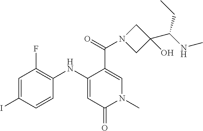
C1=C(I)C=CC(NC2=CC(=O)N(C)C=C2C(=O)N2CC(C(NC)CC)(O)C2)=C1F
